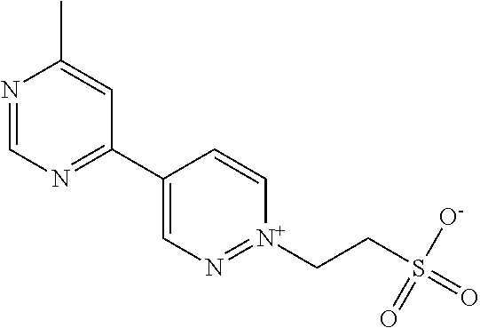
N1=CN=C(C2=CN=[N+](CCS(=O)([O-])=O)C=C2)C=C1C
